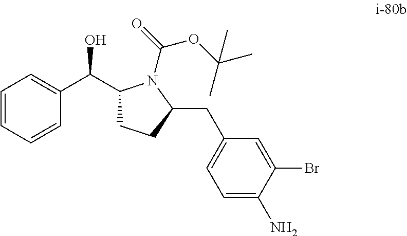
C1=CC=CC(C(C2CCC(CC3=CC=C(N)C(Br)=C3)N2C(OC(C)(C)C)=O)O)=C1
